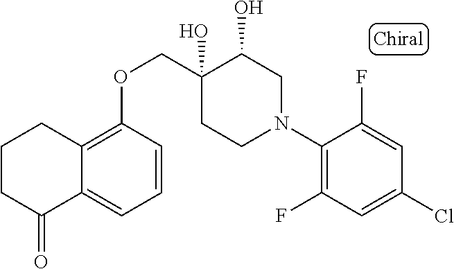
C1(N2CC(O)C(O)(COC3=C4C(=CC=C3)C(=O)CCC4)CC2)=C(F)C=C(Cl)C=C1F
